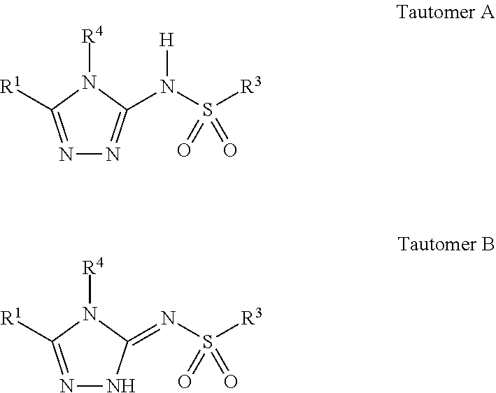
N1=C([R1])N([R4])C(N(S([R3])(=O)=O)[H])=N1.N1=C([R1])N([R4])C(=NS([R3])(=O)=O)N1
